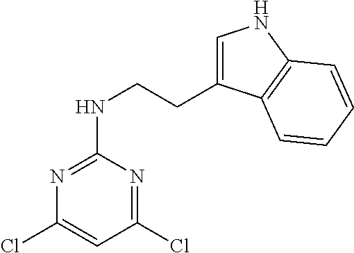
N1=C(NCCC2=CNC3=C2C=CC=C3)N=C(Cl)C=C1Cl
